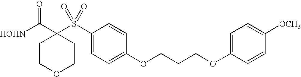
[HOHN]C(C1(S(C2=CC=C(OCCCOC3=CC=C([OCH3])C=C3)C=C2)(=O)=O)CCOCC1)=O
